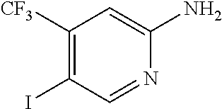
C1([CF3])=C(I)C=NC(N)=C1
